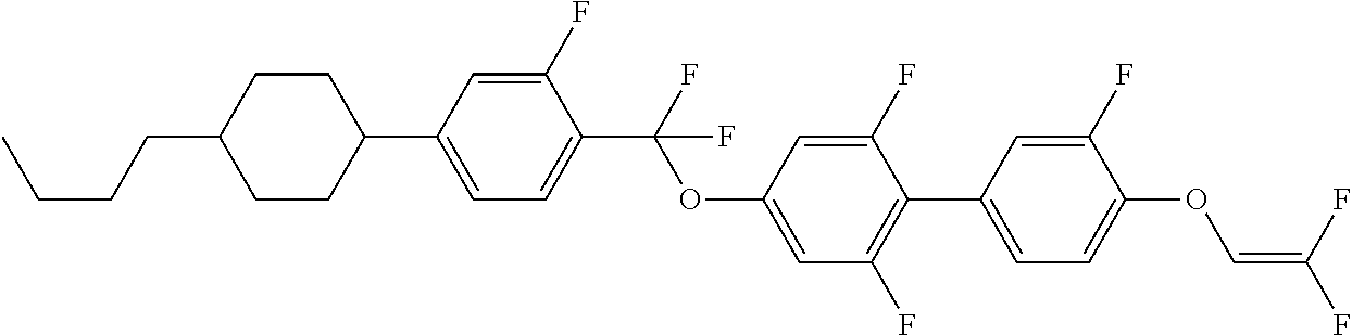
C1CC(C2=CC=C(C(F)(OC3=CC(F)=C(C4=CC=C(OC=C(F)F)C(F)=C4)C(F)=C3)F)C(F)=C2)CCC1CCCC
